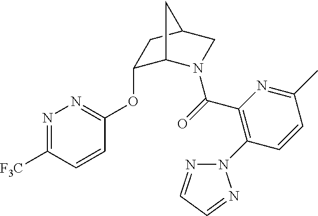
C1(OC2=NN=C([F3C])C=C2)C2N(C(=O)C3=C(N4N=CC=N4)C=CC(C)=N3)CC(C1)C2
